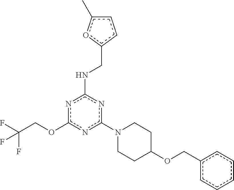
c1(N2CCC(OCc3ccccc3)CC2)nc(NCc2ccc(C)o2)nc(OCC(F)(F)F)n1
